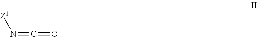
[Z1]N=C=O
